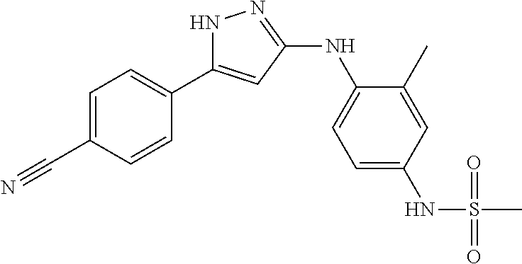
N1C(C2=CC=C(C#N)C=C2)=CC(NC2=CC=C(NS(C)(=O)=O)C=C2C)=N1
